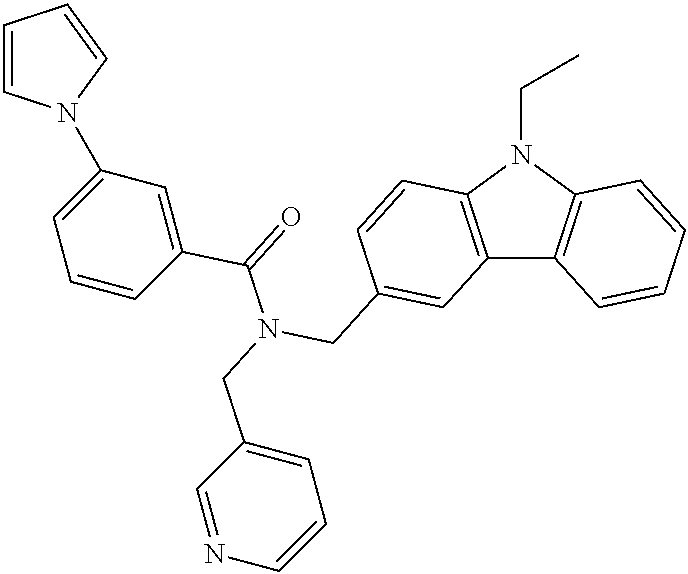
C12=C(N(CC)C3=C1C=CC=C3)C=CC(CN(CC1=CC=CN=C1)C(=O)C1=CC(N3C=CC=C3)=CC=C1)=C2
